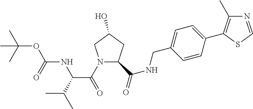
C1=C(CNC(=O)C2N(C(C(C(C)C)NC(OC(C)(C)C)=O)=O)CC(O)C2)C=CC(C2=C(C)N=CS2)=C1
